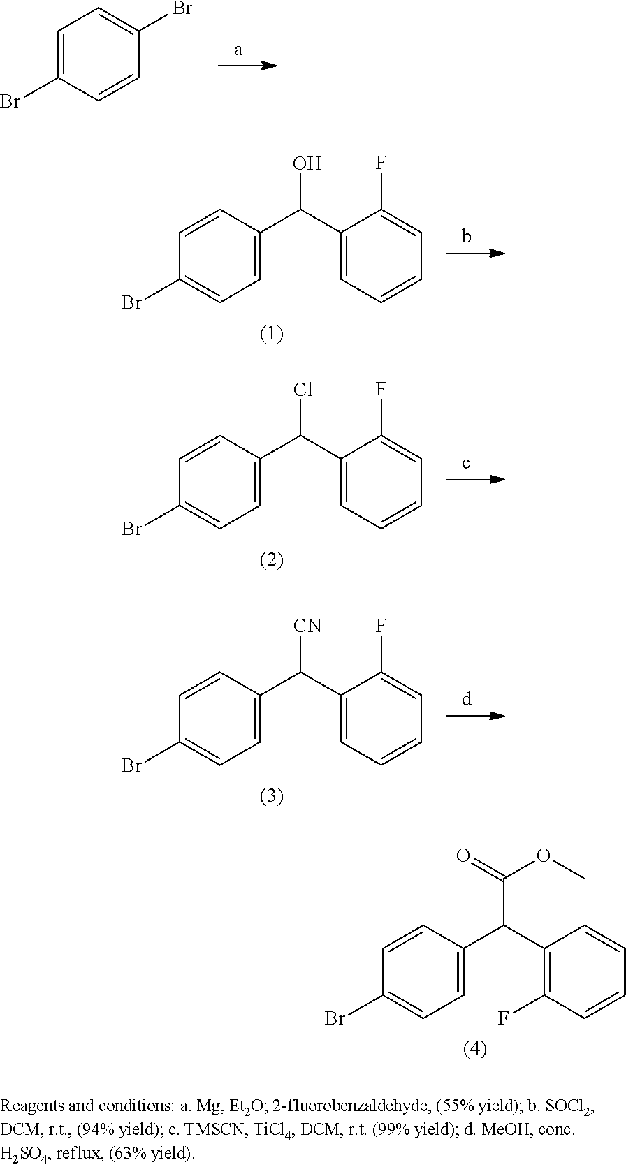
C1=CC(C(C2=C(F)C=CC=C2)C(=O)OC)=CC=C1Br.C1=C(Br)C=CC(Br)=C1.C1=CC(C(C2=CC=CC=C2F)O)=CC=C1Br.C1=CC(C(C2=CC=CC=C2F)Cl)=CC=C1Br.C1=CC(C(C2=CC=CC=C2F)[CN])=CC=C1Br
